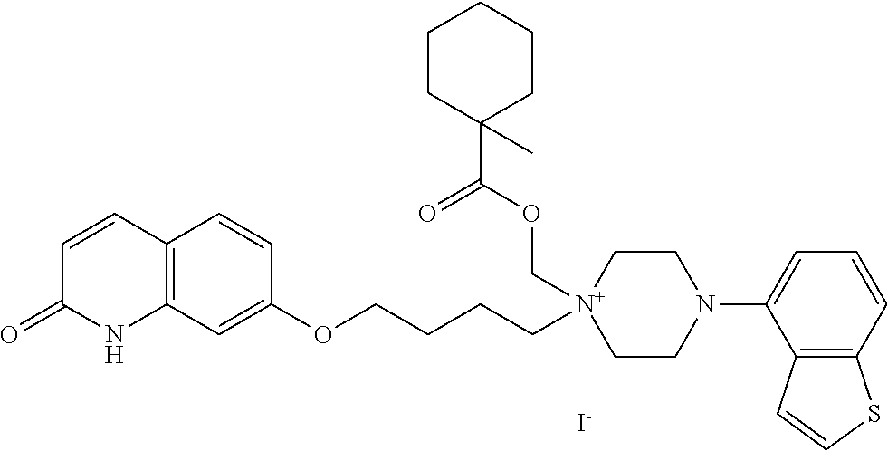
[I-].C1=CC2=C(NC1=O)C=C(OCCCC[N+]1(COC(C3(C)CCCCC3)=O)CCN(C3=CC=CC4=C3C=CS4)CC1)C=C2
